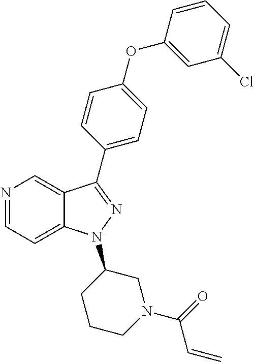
N1=CC=C2C(=C1)C(C1=CC=C(OC3=CC(Cl)=CC=C3)C=C1)=NN2C1CCCN(C(=O)C=C)C1
